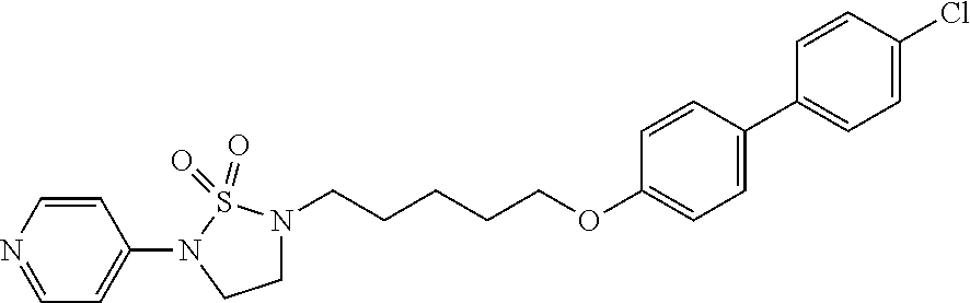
C(CCCCOC1=CC=C(C2=CC=C(Cl)C=C2)C=C1)N1CCN(C2=CC=NC=C2)S1(=O)=O
